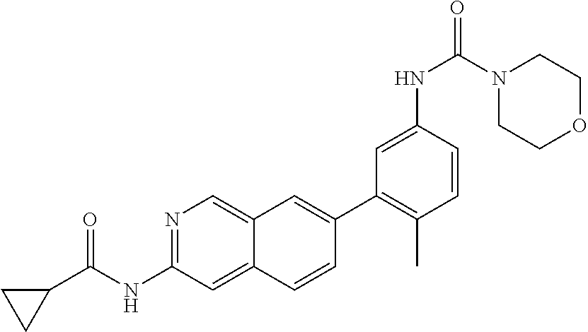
N1=C(NC(C2CC2)=O)C=C2C(=C1)C=C(C1=C(C)C=CC(NC(N3CCOCC3)=O)=C1)C=C2
